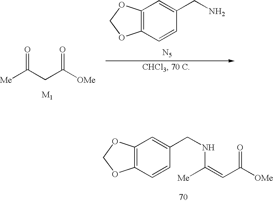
C12=C(C=CC(CNC([Me])=CC(=O)[OMe])=C1)OCO2.[Me]C(CC([OMe])=O)=O.C12=C(C=CC(CN)=C1)OCO2.[N5]
